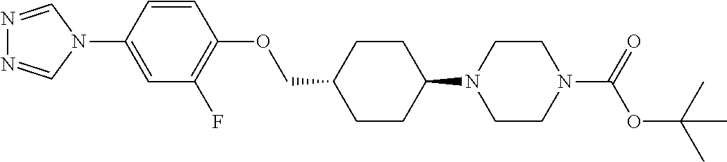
C1CC(N2CCN(C(OC(C)(C)C)=O)CC2)CCC1COC1=C(F)C=C(N2C=NN=C2)C=C1
